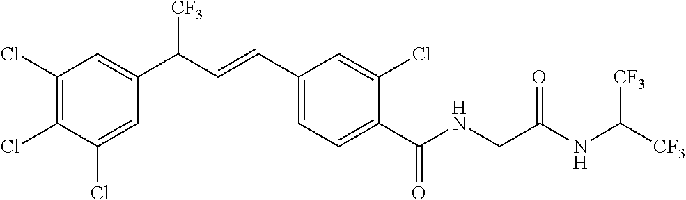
C1(Cl)=C(Cl)C(Cl)=CC(C(C=CC2=CC=C(C(NCC(NC([CF3])[CF3])=O)=O)C(Cl)=C2)[CF3])=C1
